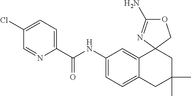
C1=NC(C(NC2=CC=C3C(=C2)C2(CC(C)(C)C3)COC(N)=N2)=O)=CC=C1Cl
